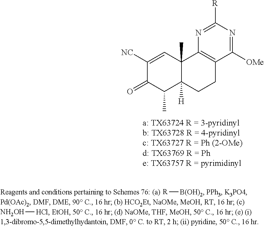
C12(C)C([H])(CCC3=C1N=C([R])N=C3[OMe])C(C)C(=O)C([NC])=C2.[R][B(OH)2].[NH2OH][HCl]
